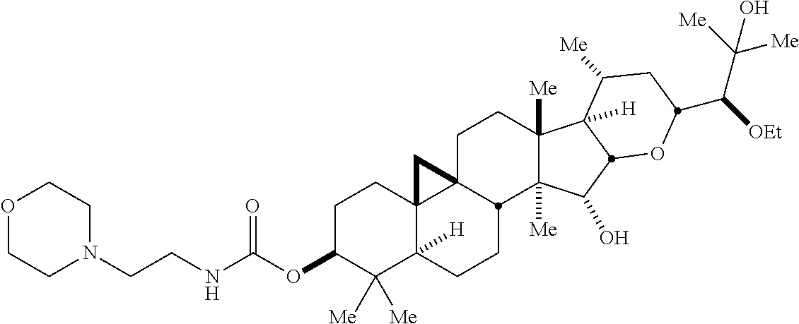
C1C(OC(NCCN2CCOCC2)=O)C([Me])([Me])C2([H])C3(C1)C1(CCC4([Me])C([Me])(C(O)C5C4([H])C([Me])CC(C([OEt])C([Me])([Me])O)O5)C1CC2)C3
